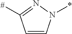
C1=CN(*)N=C1[#]
